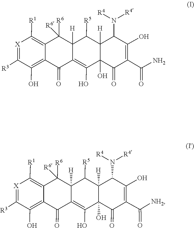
C12=C(O)C([R3])=[X]C([R1])=C1C([R6])([R6])C1([H])C([R5])C3([H])C(N([R4])[R4])C(O)=C(C(=O)N)C(=O)C3(O)C(O)=C1C2=O.N([R4])(C1C2([H])C([R5])C3([H])C([R6])([R6])C4=C([R1])[X]=C([R3])C(O)=C4C(=O)C3=C(O)C2(O)C(=O)C(C(=O)[NH2])=C1O)[R4]
